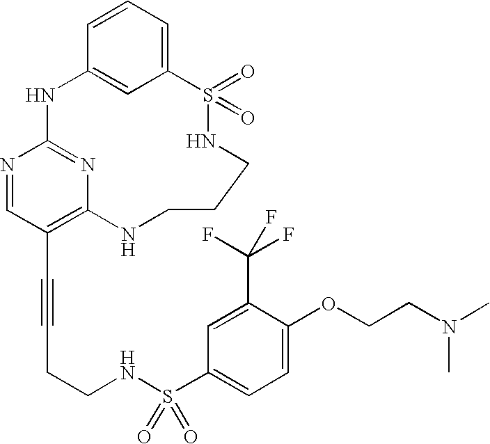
C1=CC=C2C=C1NC1=NC(=C(C#CCCNS(C3=CC=C(OCCN(C)C)C(C(F)(F)F)=C3)(=O)=O)C=N1)NCCCNS2(=O)=O
